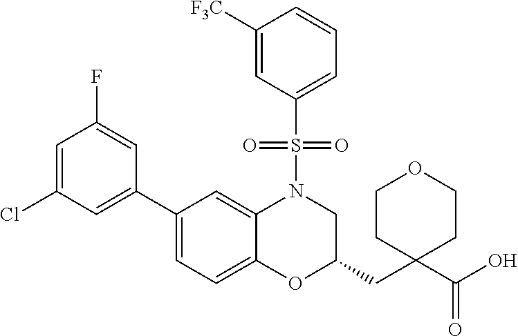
C1(C2=CC=C3C(=C2)N(S(C2=CC=CC([F3C])=C2)(=O)=O)CC(CC2(C(O)=O)CCOCC2)O3)=CC(Cl)=CC(F)=C1
